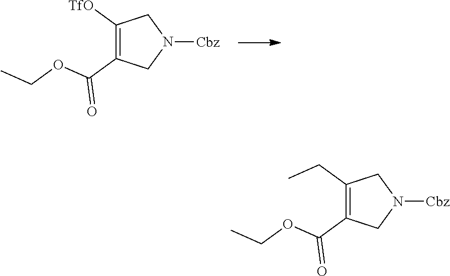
C1([TfO])=C(C(=O)OCC)CN([Cbz])C1.C1(CC)=C(C(=O)OCC)CN([Cbz])C1
